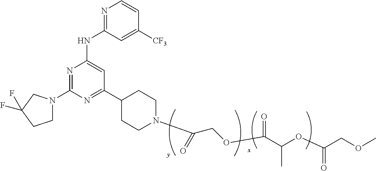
C1(NC2=CC(C3CCN(C(COC(=O)C(OC(COC)=O)C)=O)CC3)=NC(N3CCC(F)(F)C3)=N2)=NC=CC([CF3])=C1
